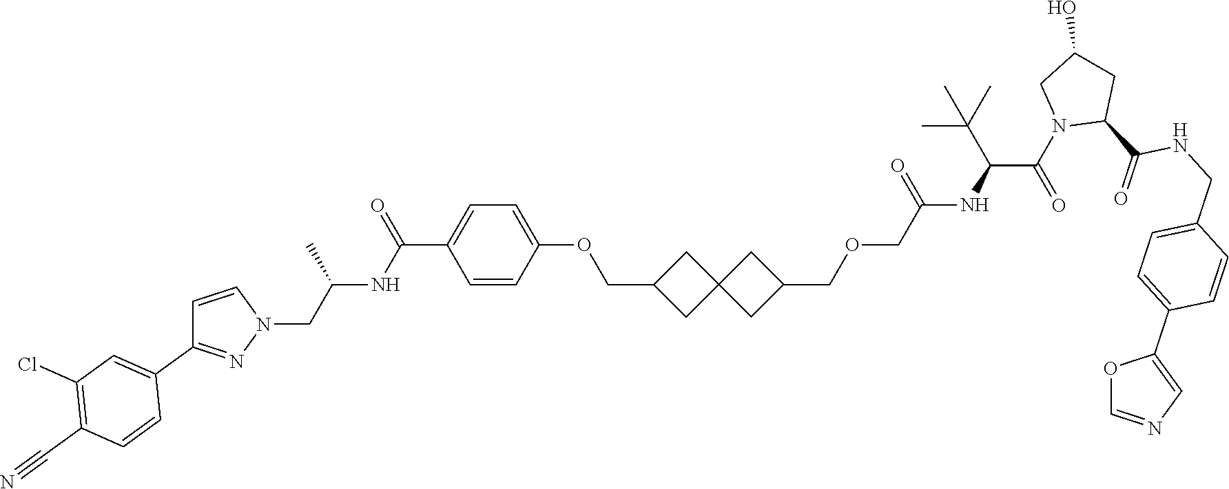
O1C=NC=C1C1=CC=C(CNC(=O)C2CC(O)CN2C(C(NC(=O)COCC2CC3(CC(COC4=CC=C(C(=O)NC(C)CN5C=CC(C6=CC(Cl)=C(C#N)C=C6)=N5)C=C4)C3)C2)C(C)(C)C)=O)C=C1
